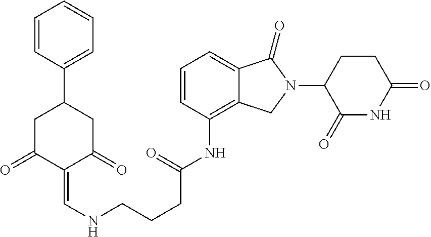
C1(NC(CCCNC=C2C(=O)CC(C3=CC=CC=C3)CC2=O)=O)=C2C(=CC=C1)C(=O)N(C1C(=O)NC(=O)CC1)C2
